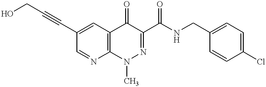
OCC#CC1=CC2=C(N=C1)N(C)N=C(C(NCC1=CC=C(Cl)C=C1)=O)C2=O
